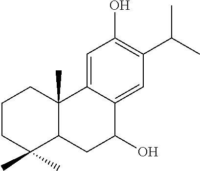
C1=C2C(=CC(C(C)C)=C1O)C(O)CC1C2(C)CCCC1(C)C
